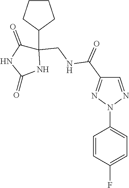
C1=NN(C2=CC=C(F)C=C2)N=C1C(=O)NCC1(C2CCCC2)C(=O)NC(=O)N1
